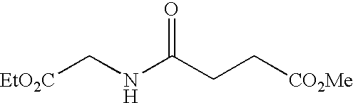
[EtO2C]CNC(CC[CO2Me])=O
